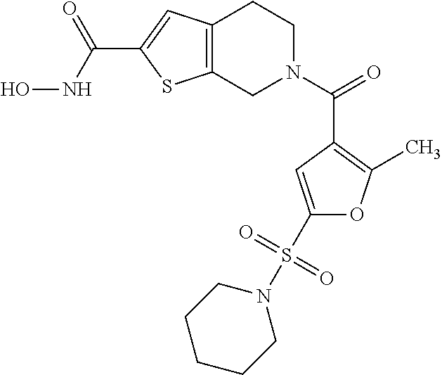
C12=C(CN(C(=O)C3=C(C)OC(S(N4CCCCC4)(=O)=O)=C3)CC1)SC(C(NO)=O)=C2
